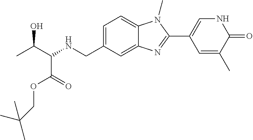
CC(C(NCC1=CC=C2C(=C1)N=C(C1=CNC(=O)C(C)=C1)N2C)C(=O)OCC(C)(C)C)O
